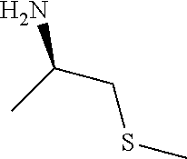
C(C)(CSC)N
